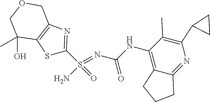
C(NC1=C2C(=NC(C3CC3)=C1C)CCC2)(N=S(N)(=O)C1=NC2=C(S1)C(O)(C)COC2)=O
